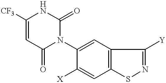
[CF3]C1=CC(=O)N(C2=CC3=C(C=C2[X])SN=C3[Y])C(=O)N1
